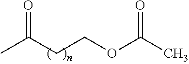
CC(CCOC(C)=O)=O
